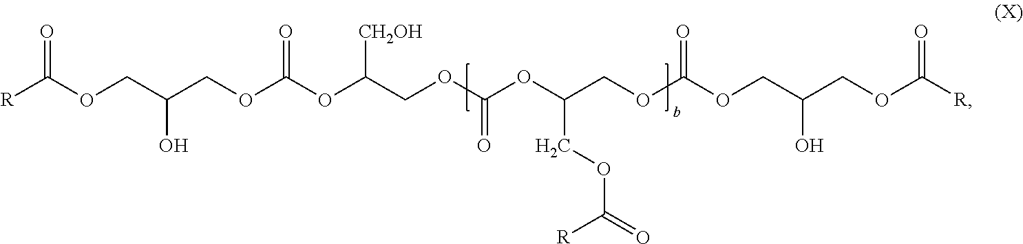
[R]C(OCC(COC(OC(COC(OC(COC(OCC(COC([R])=O)O)=O)COC(=O)[R])=O)[CH2OH])=O)O)=O
